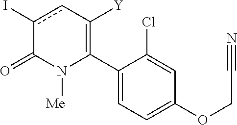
C1(C2=C([Y])cc(I)C(=O)N2[Me])=CC=C(OCC#N)C=C1Cl
